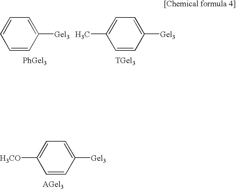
C1=CC([Gel3])=CC=C1[H3CO].C1=CC([Gel3])=CC=C1.C1=CC([Gel3])=CC=C1C
